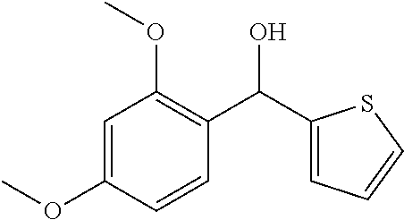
C1=C(OC)C=CC(C(C2=CC=CS2)O)=C1OC
